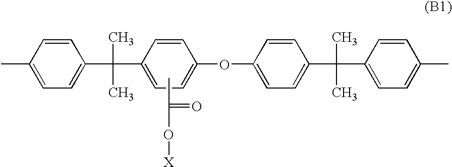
CC1=CC=C(C(C2=CC=C(OC3=CC=C(C(C4=CC=C(C)C=C4)(C)C)C=C3)C=C2)(C)C)C=C1.CC(O[X])=O
